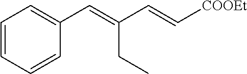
C1=CC=CC(C=C(CC)C=C[COOEt])=C1
